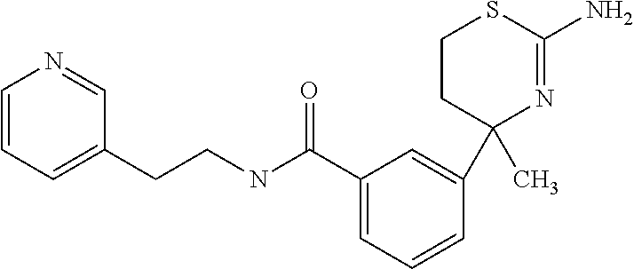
N(CCC1=CC=CN=C1)C(C1=CC=CC(C2(C)N=C(N)SCC2)=C1)=O
